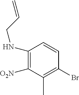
C1(NCC=C)=C([O2N])C(C)=C(Br)C=C1
